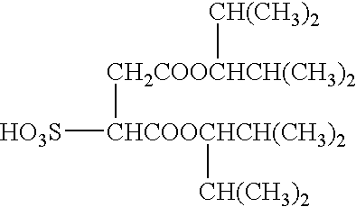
[HO3S][CHCOOCHCH(CH3)2]([CH2COOCHCH(CH3)2][CH(CH3)2])[CH(CH3)2]
